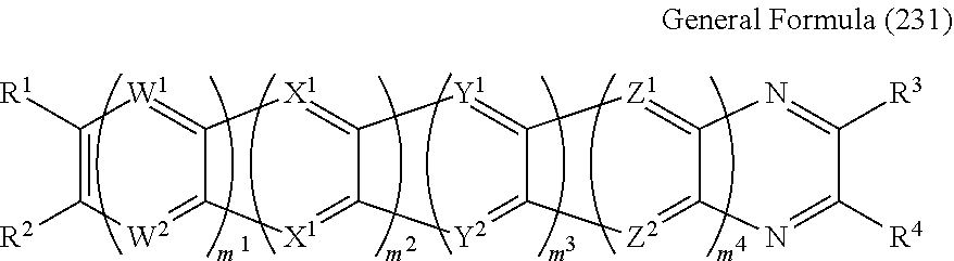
C1([R1])=C([R2])[W2]=C2C(=[W1]1)[X1]=C1C(=[X1]2)[Y2]=C2C(=[Y1]1)[Z1]=C1C(=[Z2]2)N=C([R4])C([R3])=N1
